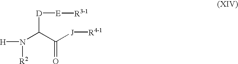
N(C(C([J][R4-1])=O)[D][E][R3-1])([R2])[H]
